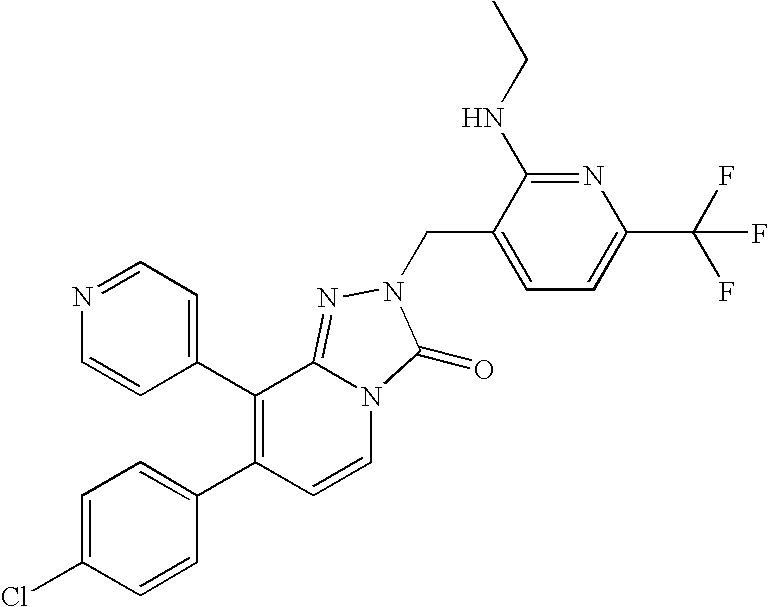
C1(C2=C(C3=CC=NC=C3)C3=NN(CC4=CC=C(C(F)(F)F)N=C4NCC)C(=O)N3C=C2)=CC=C(Cl)C=C1
